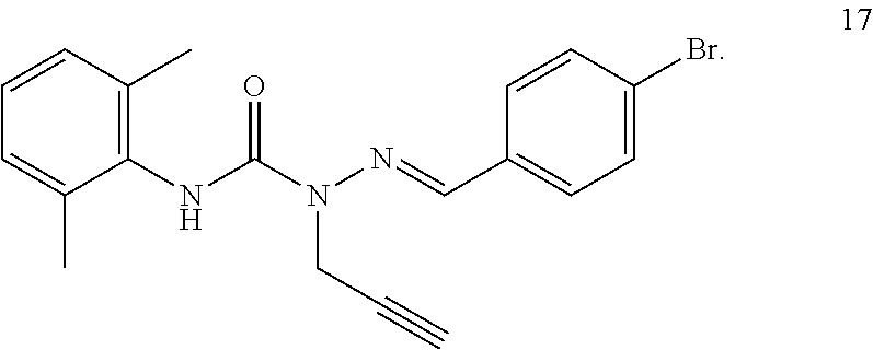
C1=C(C)C(NC(N(N=CC2=CC=C(Br)C=C2)CC#C)=O)=C(C)C=C1
